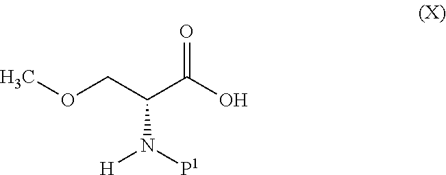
O(CC(C(O)=O)N([P1])[H])C
